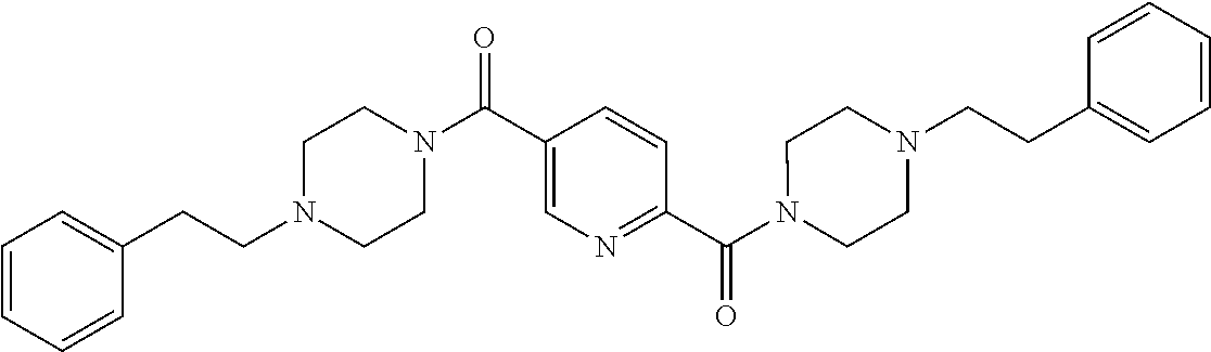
N1(C(C2=NC=C(C(N3CCN(CCC4=CC=CC=C4)CC3)=O)C=C2)=O)CCN(CCC2=CC=CC=C2)CC1
